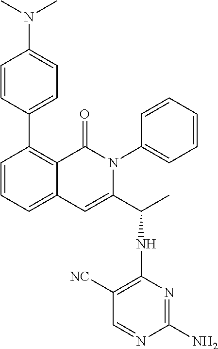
C1(C2=CC=C(N(C)C)C=C2)=C2C(=CC=C1)C=C(C(C)NC1=C([NC])C=NC(N)=N1)N(C1=CC=CC=C1)C2=O
